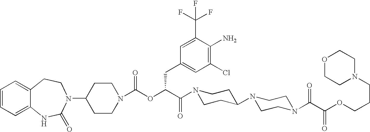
C1=CC=C2C(=C1)CCN(C1CCN(C(OC(C(N3CCC(N4CCN(C(C(OCCCN5CCOCC5)=O)=O)CC4)CC3)=O)CC3=CC(Cl)=C(N)C(C(F)(F)F)=C3)=O)CC1)C(=O)N2
